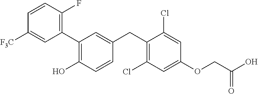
C1(C2=C(O)C=CC(CC3=C(Cl)C=C(OCC(O)=O)C=C3Cl)=C2)=C(F)C=CC([F3C])=C1
